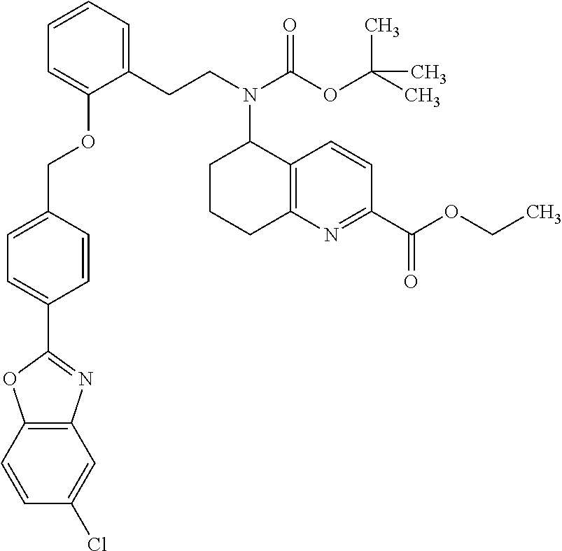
C1=C(C2=NC3=C(O2)C=CC(Cl)=C3)C=CC(COC2=CC=CC=C2CCN(C2CCCC3=C2C=CC(C(OCC)=O)=N3)C(OC(C)(C)C)=O)=C1
